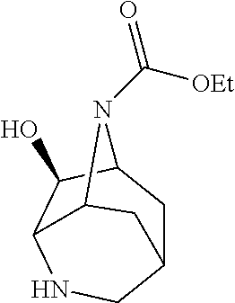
C12CC3C(O)C(NC1)C(C2)N3C([OEt])=O
